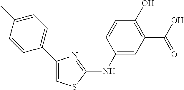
C1(C2=CSC(NC3=CC(C(O)=O)=C(O)C=C3)=N2)=CC=C(C)C=C1
